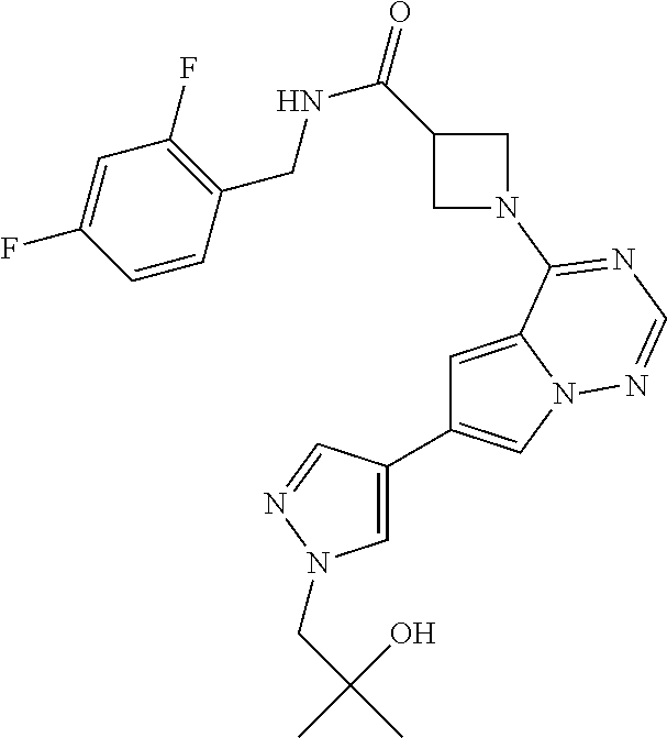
C1=C(C2=CN3C(=C2)C(N2CC(C(=O)NCC4=C(F)C=C(F)C=C4)C2)=NC=N3)C=NN1CC(C)(C)O
